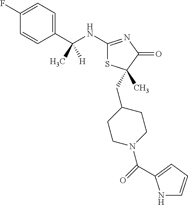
C1(NC(C2=CC=C(F)C=C2)(C)[H])=NC(=O)C(C)(CC2CCN(C(=O)C3=CC=CN3)CC2)S1
